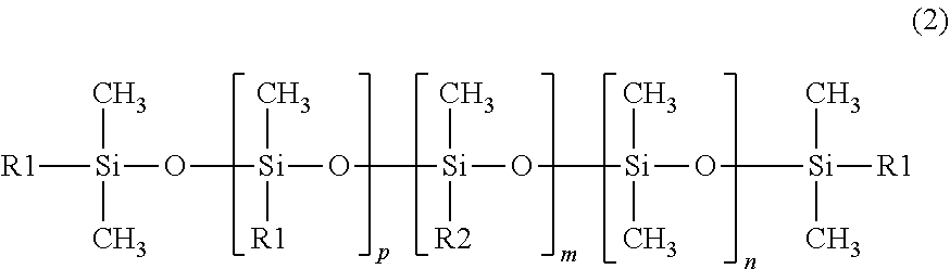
[R1][Si](O[Si](O[Si](O[Si](C)(C)O[Si]([R1])(C)C)(C)[R2])(C)[R1])(C)C
